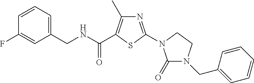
C1(CNC(C2=C(C)N=C(N3CCN(CC4=CC=CC=C4)C3=O)S2)=O)=CC=CC(F)=C1
